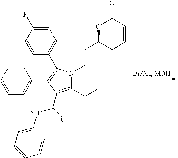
C1(C(C)C)=C(C(NC2=CC=CC=C2)=O)C(C2=CC=CC=C2)=C(C2=CC=C(F)C=C2)N1CCC1CC=CC(=O)O1
